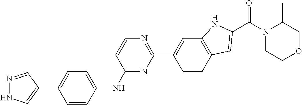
C12=C(C=CC(C3=NC=CC(NC4=CC=C(C5=CNN=C5)C=C4)=N3)=C1)C=C(C(N1CCOCC1C)=O)N2
